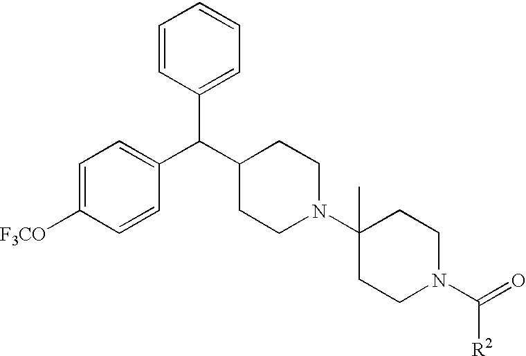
C1=C([F3CO])C=CC(C(C2CCN(C3(C)CCN(C(=O)[R2])CC3)CC2)C2=CC=CC=C2)=C1
